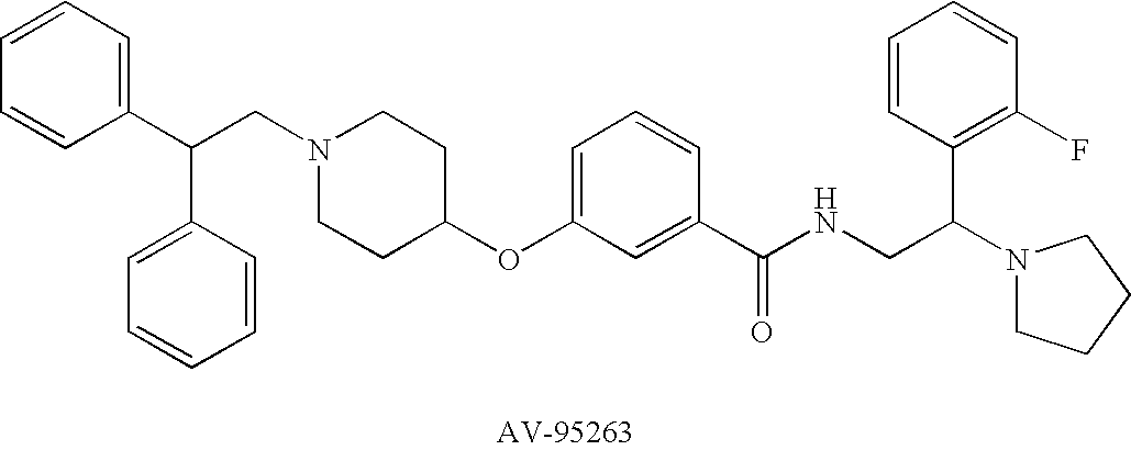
C1(C(C2=CC=CC=C2)CN2CCC(OC3=CC=CC(C(NCC(N4CCCC4)C4=C(F)C=CC=C4)=O)=C3)CC2)=CC=CC=C1
